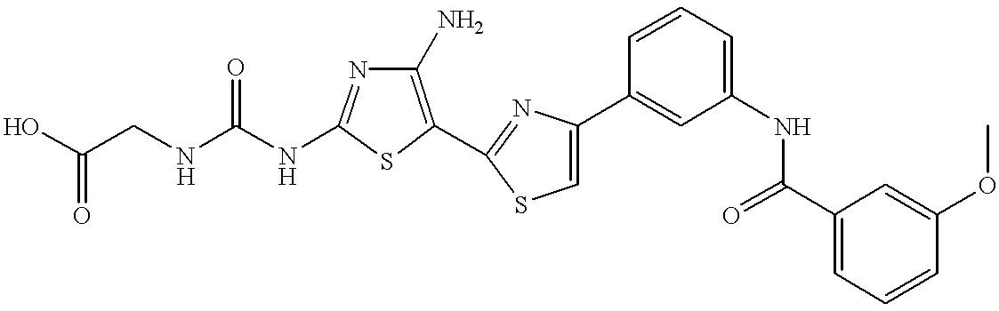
C(NC1=NC(N)=C(C2=NC(C3=CC(NC(C4=CC=CC(OC)=C4)=O)=CC=C3)=CS2)S1)(NCC(=O)O)=O
